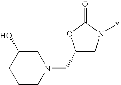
C1(CN2CC(O)CCC2)CN(C)C(=O)O1
